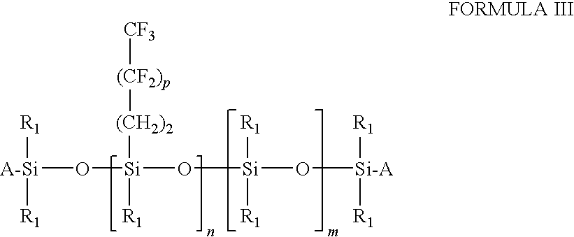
[A-Si](O[Si](O[Si]([R1])([R1])O[Si-A]([R1])[R1])([R1])[(CH2)2][(CF2)p][CF3])([R1])[R1]
